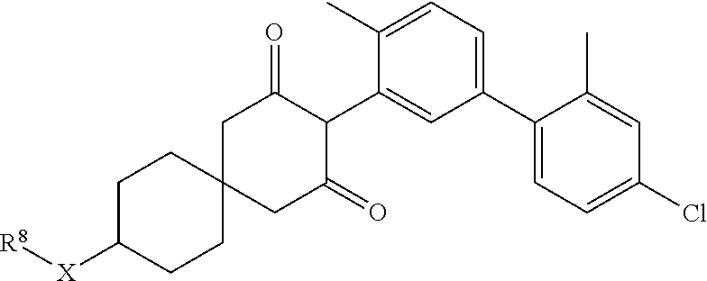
C1(C2=CC=C(Cl)C=C2C)=CC=C(C)C(C2C(=O)CC3(CC2=O)CCC([X][R8])CC3)=C1
